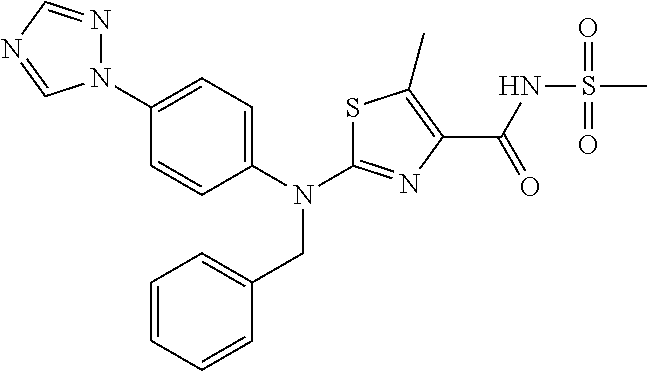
C1(N2N=CN=C2)=CC=C(N(CC2=CC=CC=C2)C2=NC(C(=O)NS(C)(=O)=O)=C(C)S2)C=C1
